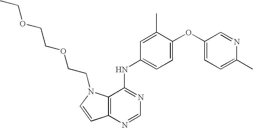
C12=C(N=CN=C1NC1=CC=C(OC3=CC=C(C)N=C3)C(C)=C1)C=CN2CCOCCOCC
